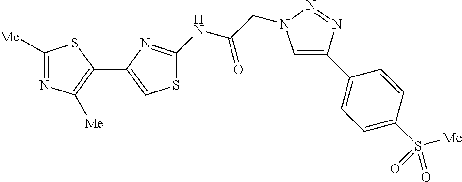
C1([Me])=NC([Me])=C(C2=CSC(NC(CN3C=C(C4=CC=C(S([Me])(=O)=O)C=C4)N=N3)=O)=N2)S1
